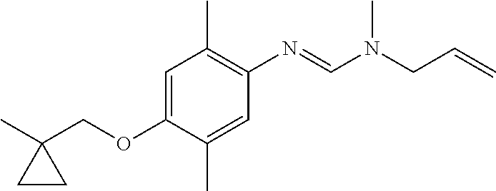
CC1(COC2=CC(C)=C(N=CN(C)CC=C)C=C2C)CC1
